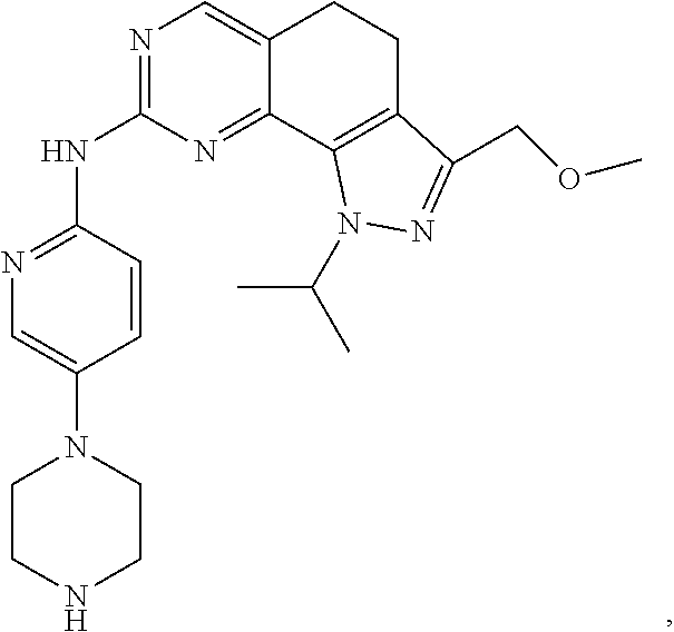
N1=C(NC2=NC=C(N3CCNCC3)C=C2)N=C2C(=C1)CCC1=C2N(C(C)C)N=C1COC
